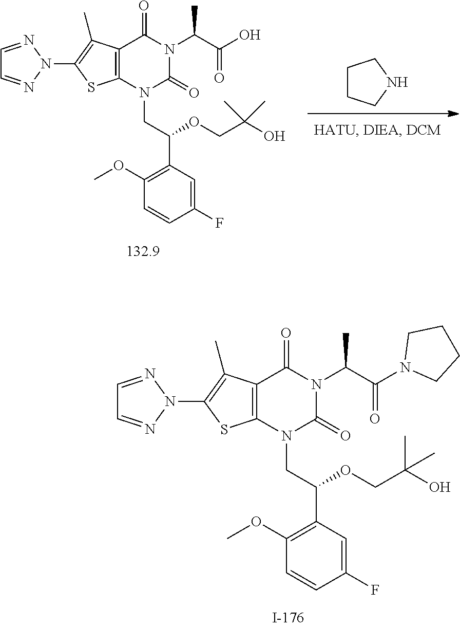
C12=C(N(CC(C3=C(OC)C=CC(F)=C3)OCC(O)(C)C)C(=O)N(C(C(N3CCCC3)=O)C)C1=O)SC(N1N=CC=N1)=C2C.N1CCCC1.C12=C(N(CC(C3=C(OC)C=CC(F)=C3)OCC(O)(C)C)C(=O)N(C(C(O)=O)C)C1=O)SC(N1N=CC=N1)=C2C
